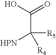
C(C([R4])([HPN])[R5])(O)=O
